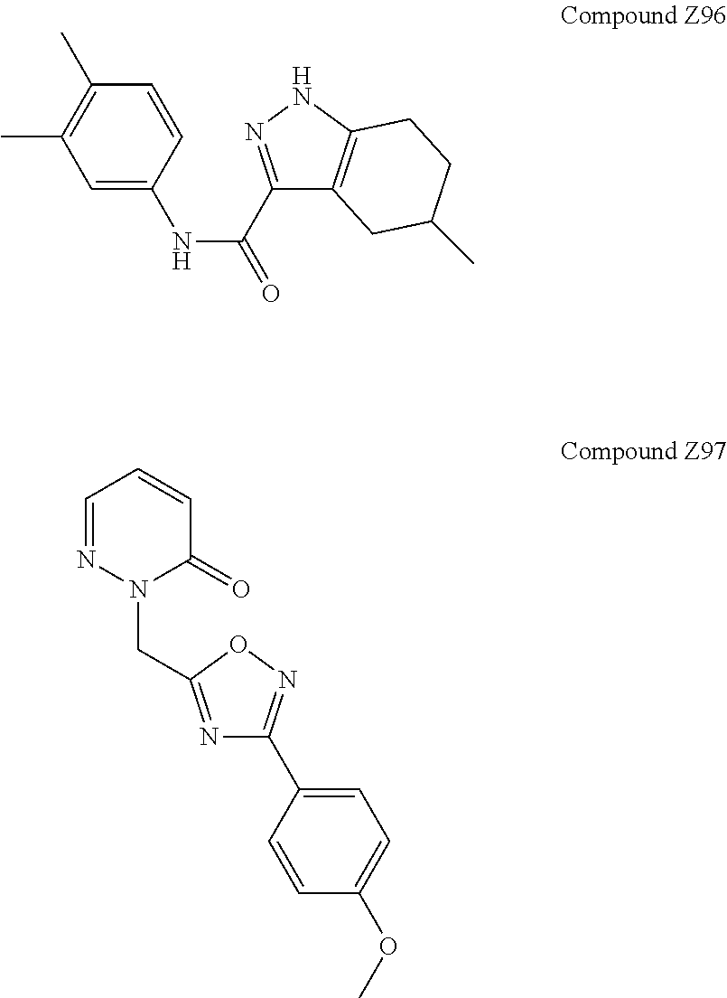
C1(C(=O)NC2=CC(C)=C(C)C=C2)=NNC2=C1CC(C)CC2.N1=C(CN2C(=O)C=CC=N2)ON=C1C1=CC=C(OC)C=C1
